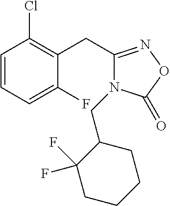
C1=CC=C(F)C(CC2=NOC(=O)N2CC2C(F)(F)CCCC2)=C1Cl
